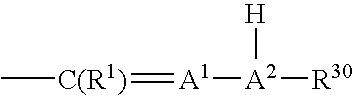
C[C(R1)]=[A1][A2]([R30])[H]
